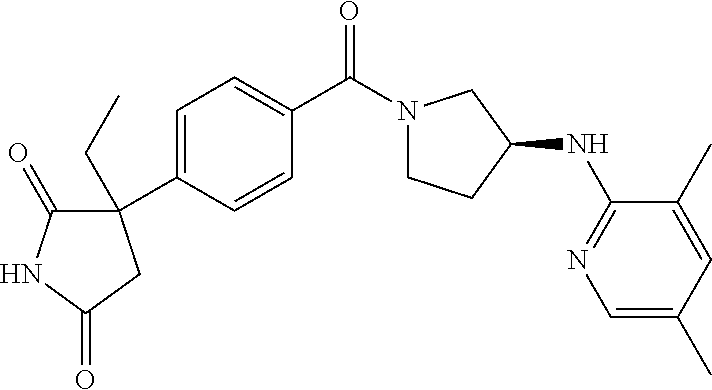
C1=C(C2(CC)C(=O)NC(=O)C2)C=CC(C(N2CCC(NC3=NC=C(C)C=C3C)C2)=O)=C1
